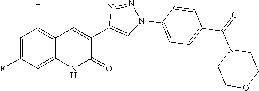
C1=C(F)C=C2C(=C1F)C=C(C1=CN(C3=CC=C(C(=O)N4CCOCC4)C=C3)N=N1)C(=O)N2
